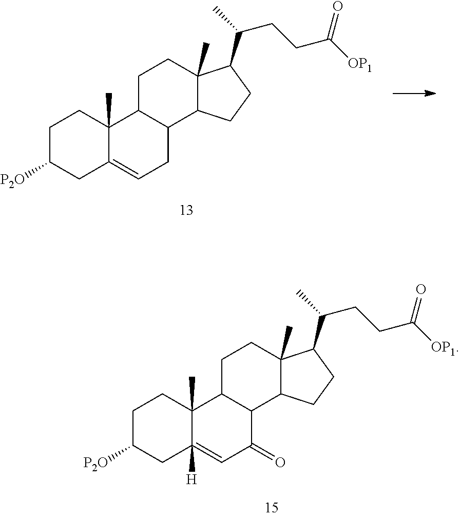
C1C([P2O])CC2=CCC3C(C2(C)C1)CCC1(C)C3CCC1C(CCC([OP1])=O)C.C1C([P2O])CC2([H])=CC(=O)C3C(C2(C)C1)CCC1(C)C3CCC1C(CCC([OP1])=O)C
